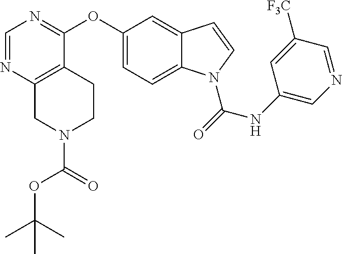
C1=NC2=C(C(OC3=CC=C4C(=C3)C=CN4C(NC3=CN=CC([F3C])=C3)=O)=N1)CCN(C(OC(C)(C)C)=O)C2
